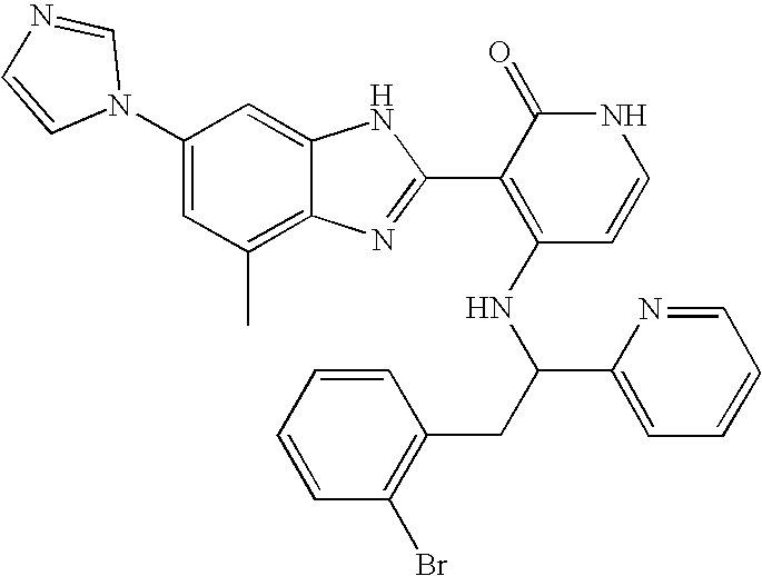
C1(C)=C2C(=CC(N3C=NC=C3)=C1)NC(C1=C(NC(C3=CC=CC=N3)CC3=C(Br)C=CC=C3)C=CNC1=O)=N2
